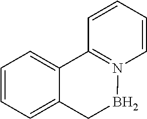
C1=CC=C2C(=C1)C1=N(C=CC=C1)BC2
